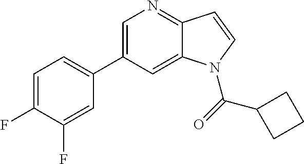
C1=C(C2=CC=C(F)C(F)=C2)C=C2C(=N1)C=CN2C(C1CCC1)=O
